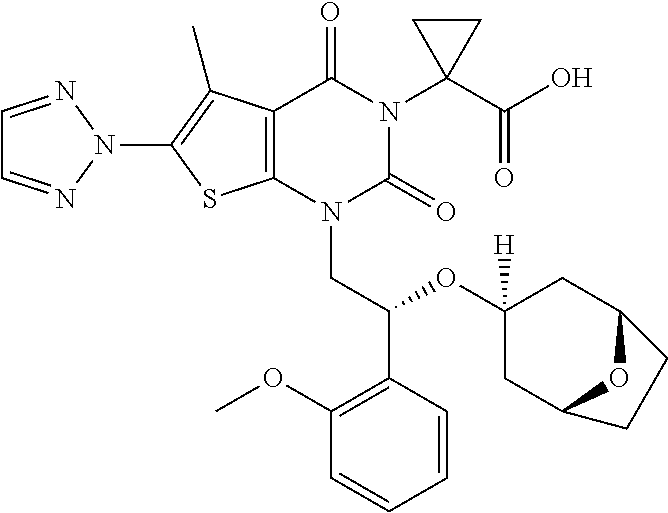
C1=NN(C2=C(C)C3=C(S2)N(CC(OC2([H])CC4OC(C2)CC4)C2=C(OC)C=CC=C2)C(=O)N(C2(C(=O)O)CC2)C3=O)N=C1
